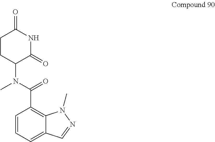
C1=CC=C2C(=C1C(N(C)C1C(=O)NC(=O)CC1)=O)N(C)N=C2
